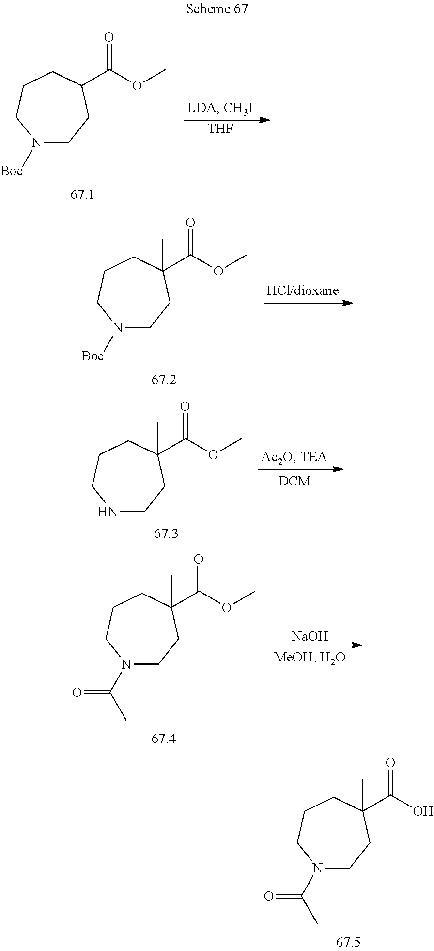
N1(C(C)=O)CCC(C(O)=O)(C)CCC1.N1([Boc])CCC(C(OC)=O)CCC1.[THF].N1([Boc])CCC(C(OC)=O)(C)CCC1.N1CCC(C(OC)=O)(C)CCC1.N1(C(C)=O)CCC(C(OC)=O)(C)CCC1.[NaOH]
